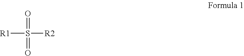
[R1]S(=O)([R2])=O
